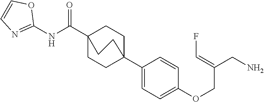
N(C(C12CCC(C3=CC=C(OCC(CN)=CF)C=C3)(CC1)CC2)=O)C1=NC=CO1
